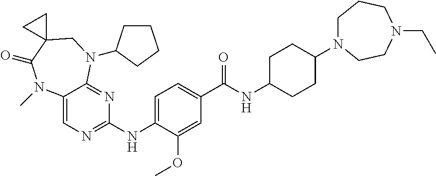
C1=C(NC2=NC=C3C(=N2)N(C2CCCC2)CC2(C(=O)N3C)CC2)C(OC)=CC(C(NC2CCC(N3CCCN(CC)CC3)CC2)=O)=C1
